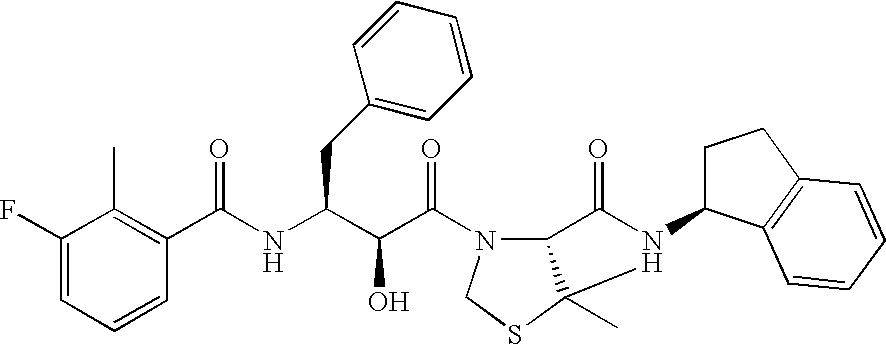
C1(F)=CC=CC(C(NC(C(C(=O)N2C3C(C)(SC2)N(C2CCC4=C2C=CC=C4)C3=O)O)CC2=CC=CC=C2)=O)=C1C
